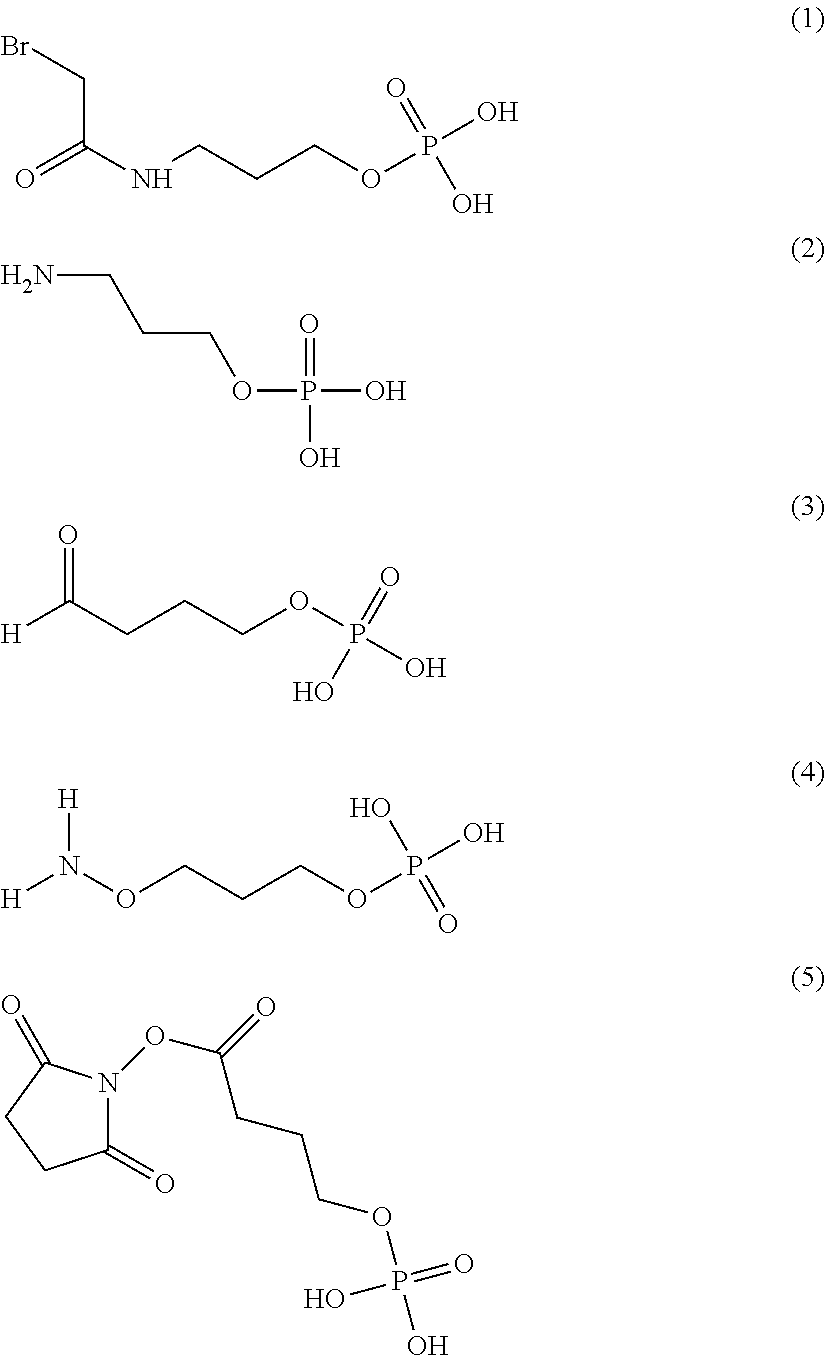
BrCC(NCCCOP(O)(=O)O)=O.NCCCOP(=O)(O)O.O=C(CCCOP(O)(=O)O)[H].[H]N(OCCCOP(O)(O)=O)[H].C1(=O)N(OC(=O)CCCOP(O)(=O)O)C(=O)CC1
